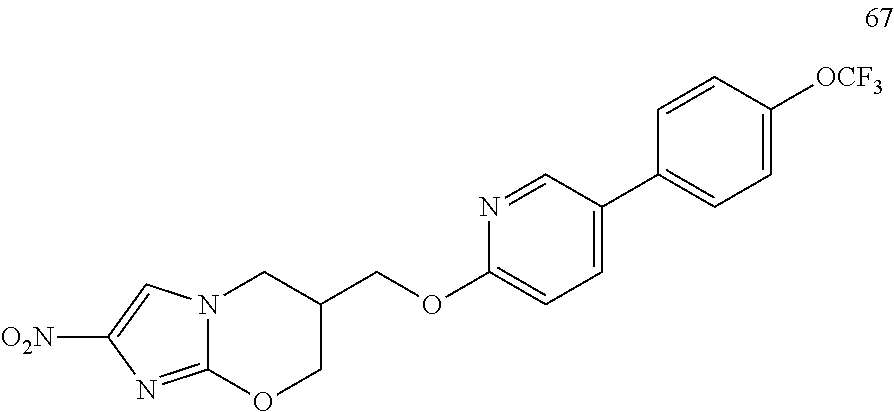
C12=NC([O2N])=CN1CC(COC1=CC=C(C3=CC=C([OCF3])C=C3)C=N1)CO2
